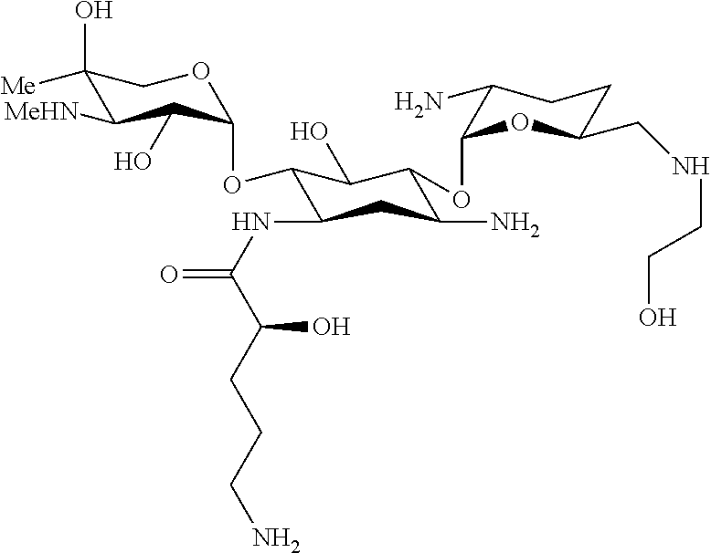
C1(O)([Me])C([MeHN])C(O)C(OC2C(NC(=O)C(CCCN)O)CC(N)C(OC3C(N)CCC(CNCCO)O3)C2O)OC1
